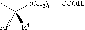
CC([(CH2)n][COOH])([R4])[Ar]
